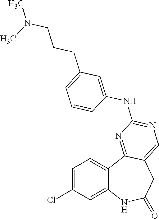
C12=CC(Cl)=CC=C1C1=NC(NC3=CC(CCCN(C)C)=CC=C3)=NC=C1CC(=O)N2
